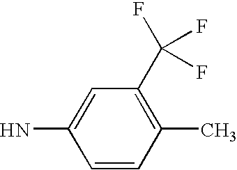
C1(C(F)(F)F)=C(C)C=CC(N)=C1
